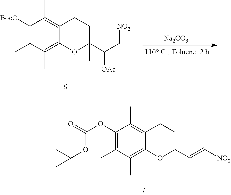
C1([BocO])=C(C)C(C)=C2C(=C1C)CCC(C([OAc])C[NO2])(C)O2.[Na2CO3].C1(OC(OC(C)(C)C)=O)=C(C)C(C)=C2C(=C1C)CCC(C=C[NO2])(C)O2
